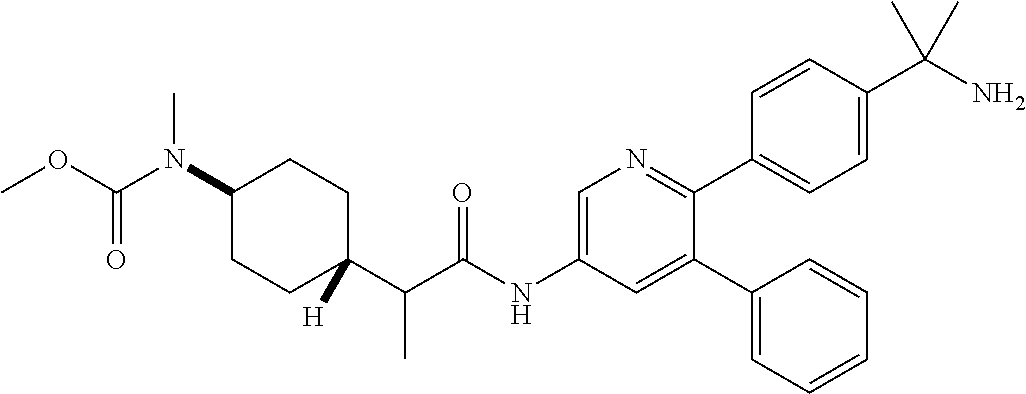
C1(N(C(OC)=O)C)CCC(C(C(NC2=CN=C(C3=CC=C(C(N)(C)C)C=C3)C(C3=CC=CC=C3)=C2)=O)C)([H])CC1
